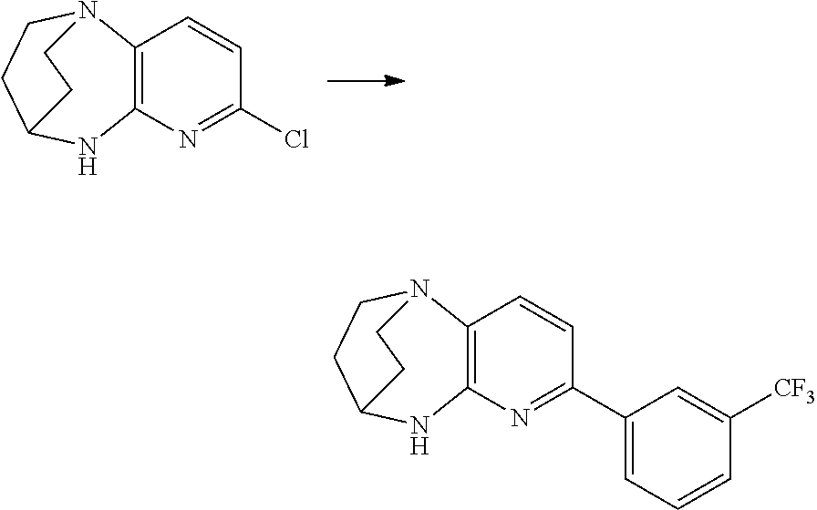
C1=CC2=C(N=C1Cl)NC1CCN2CC1.C1=CC2=C(N=C1C1=CC=CC([CF3])=C1)NC1CCN2CC1
